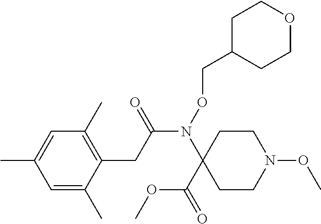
N(C(CC1=C(C)C=C(C)C=C1C)=O)(C1(C(OC)=O)CCN(OC)CC1)OCC1CCOCC1
